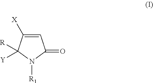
C1=C([X])C([Y])([R])N([R1])C1=O
